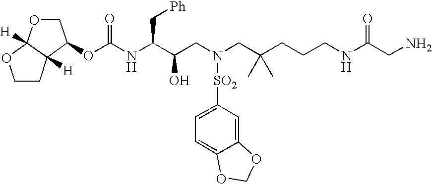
C12([H])C([H])(OCC1)OCC2OC(=O)NC(C(CN([SO2]C1=CC=C2C(=C1)OCO2)CC(CCCNC(CN)=O)(C)C)O)C[Ph]
